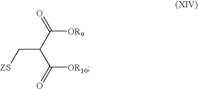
C([OR10])(C(C([OR9])=O)C[ZS])=O
